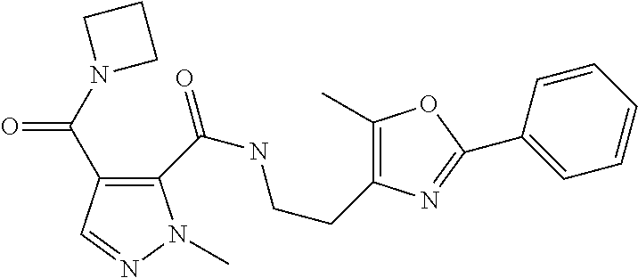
C1(C(NCCC2=C(C)OC(C3=CC=CC=C3)=N2)=O)=C(C(N2CCC2)=O)C=NN1C
